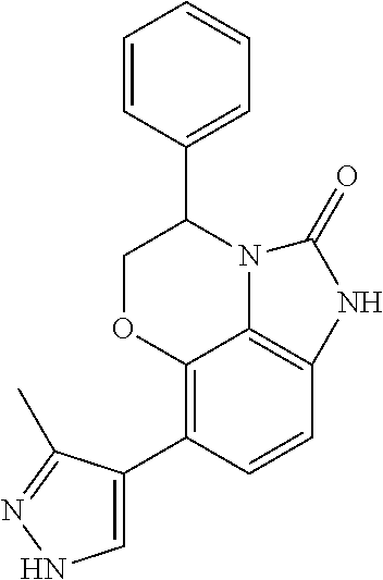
C12=C(C3=CNN=C3C)C=CC3=C1N(C(C1=CC=CC=C1)CO2)C(=O)N3
